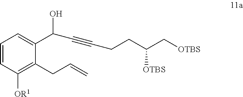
C1=CC([OR1])=C(CC=C)C(C(C#CCCC(C[OTBS])[OTBS])O)=C1
